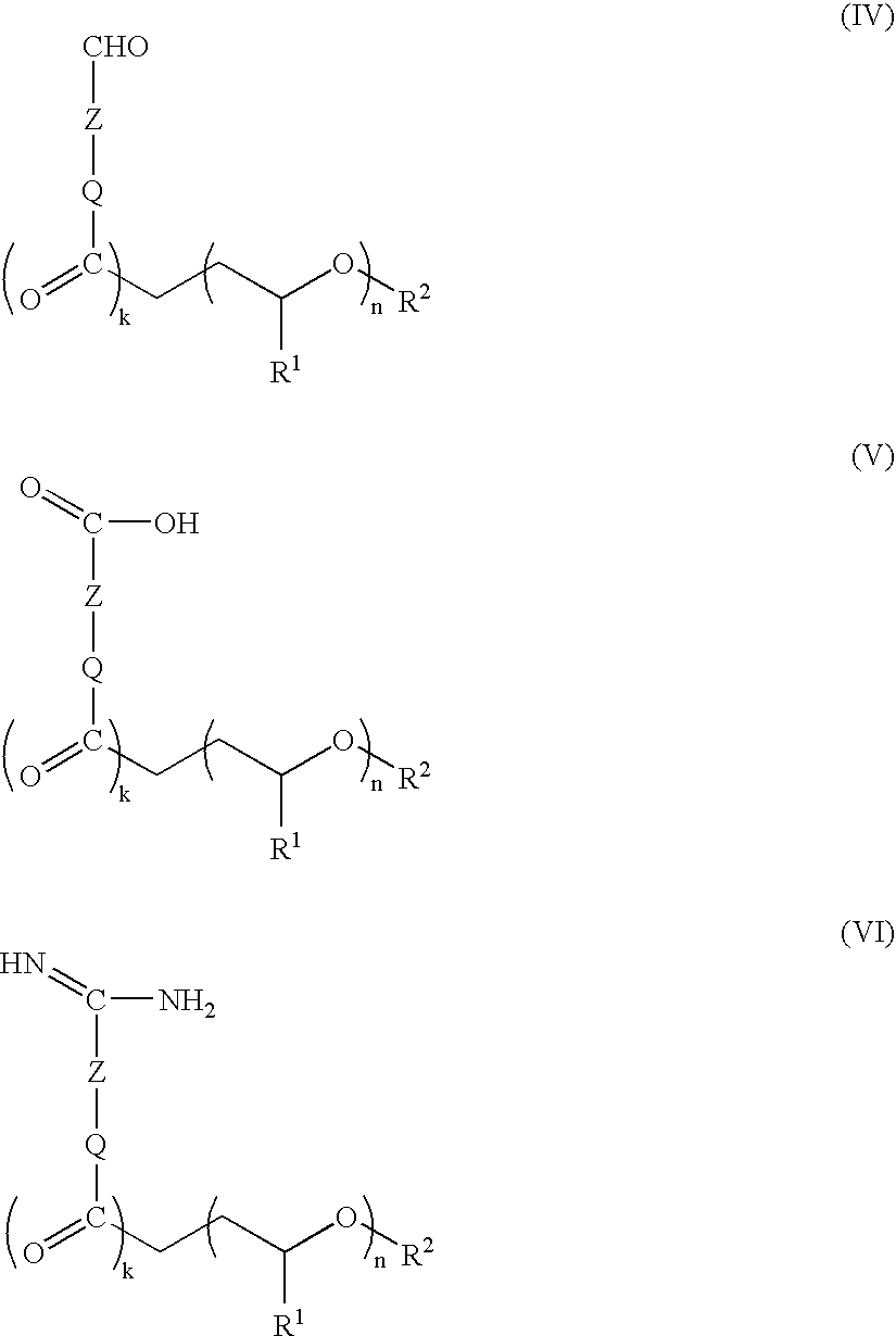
C(=O)(CCC(O[R2])[R1])[Q][Z][CHO].C(=O)(CCC(O[R2])[R1])[Q][Z]C(O)=O.C(=O)(CCC(O[R2])[R1])[Q][Z]C(N)=N
